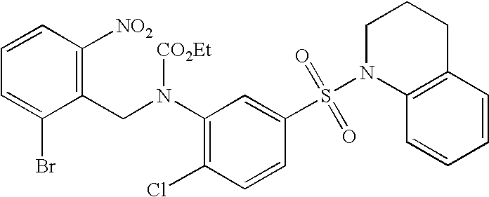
C1=CC([NO2])=C(CN(C2=C(Cl)C=CC(S(N3C4=C(CCC3)C=CC=C4)(=O)=O)=C2)[CO2Et])C(Br)=C1
